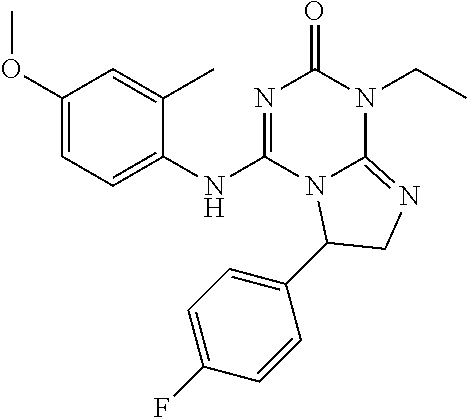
C1(OC)=CC=C(NC2=NC(=O)N(CC)C3=NCC(C4=CC=C(F)C=C4)N23)C(C)=C1
